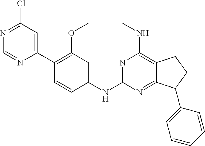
C1(C2=CC(Cl)=NC=N2)=C(OC)C=C(NC2=NC(NC)=C3C(=N2)C(C2=CC=CC=C2)CC3)C=C1
